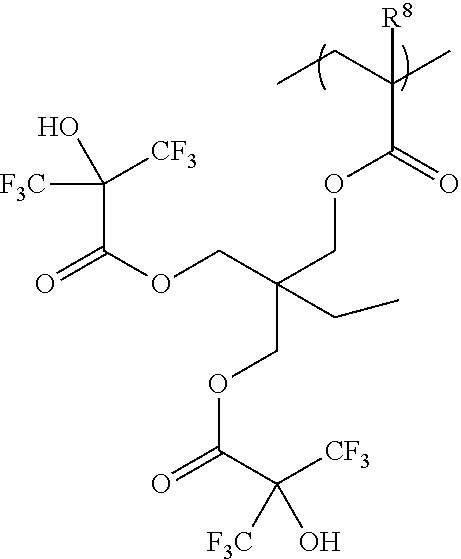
CCC(C)([R8])C(=O)OCC(COC(C([F3C])([CF3])O)=O)(COC(C([CF3])([F3C])O)=O)CC
